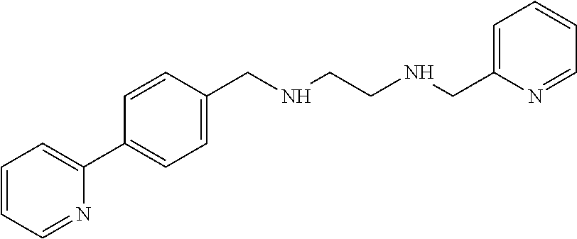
C1=CC(CNCCNCC2=CC=CC=N2)=CC=C1C1=CC=CC=N1
